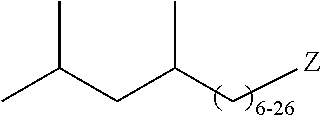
C(C(C[Z])C)C(C)C
